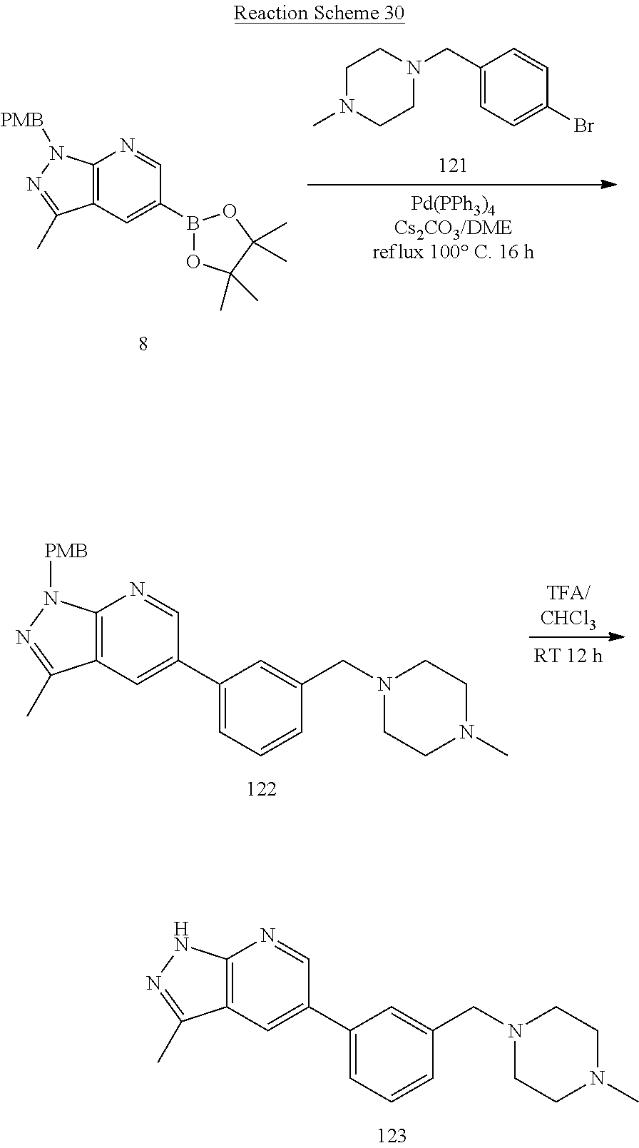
C12=C(C=C(B3OC(C)(C)C(C)(C)O3)C=N1)C(C)=NN2[PMB].N1(CC2=CC=C(Br)C=C2)CCN(C)CC1.C12=C(C=C(C3=CC=CC(CN4CCN(C)CC4)=C3)C=N1)C(C)=NN2[PMB].C12=C(C=C(C3=CC=CC(CN4CCN(C)CC4)=C3)C=N1)C(C)=NN2
